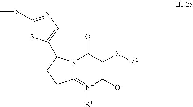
C1([O-])=C([Z][R2])C(=O)N2C(=[N+]1[R1])CCC2C1=CN=C(SC)S1
